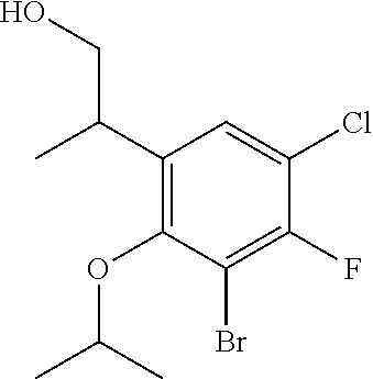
C1(C(C)CO)=C(OC(C)C)C(Br)=C(F)C(Cl)=C1
